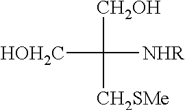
[HOH2C]C([CH2OH])([NHR])[CH2SMe]
